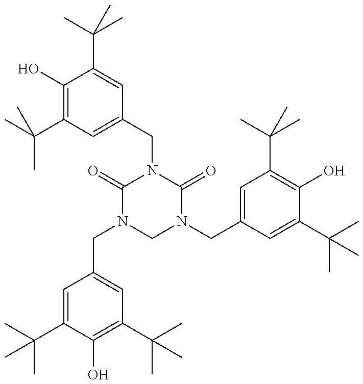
CC(C1=C(O)C(C(C)(C)C)=CC(CN2C(=O)N(CC3=CC(C(C)(C)C)=C(O)C(C(C)(C)C)=C3)CN(CC3=CC(C(C)(C)C)=C(O)C(C(C)(C)C)=C3)C2=O)=C1)(C)C
